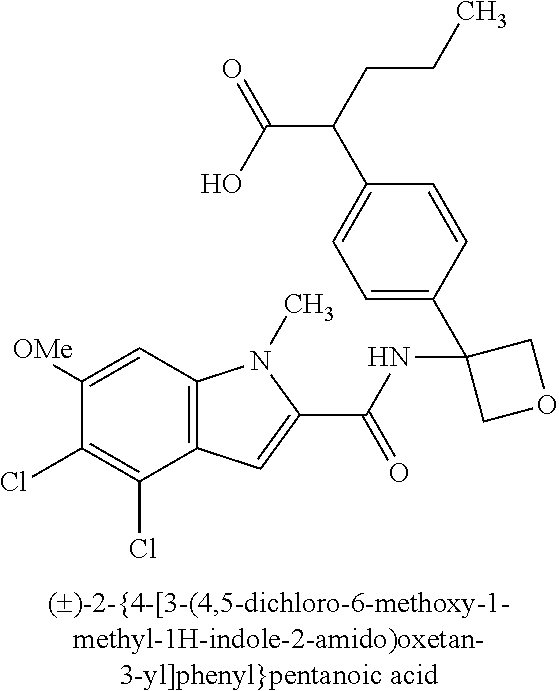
C1([OMe])=CC2=C(C(Cl)=C1Cl)C=C(C(NC1(C3=CC=C(C(C(O)=O)CCC)C=C3)COC1)=O)N2C
